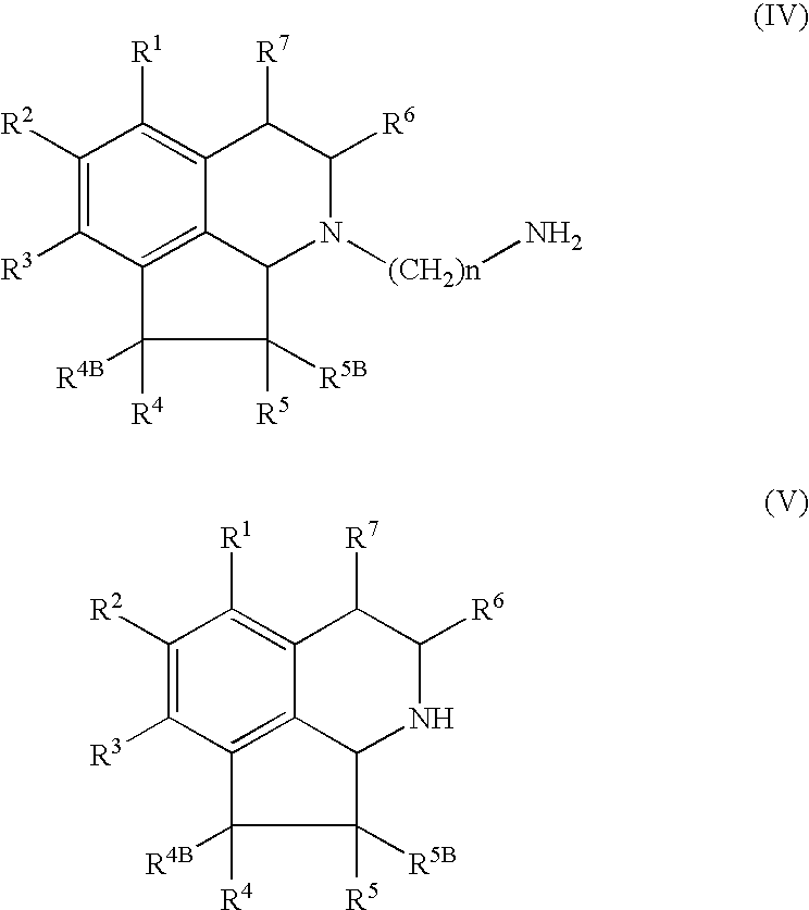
C12=C3C([R3])=C([R2])C([R1])=C1C([R7])C([R6])N([(CH2)n]N)C2C([R5])([R5B])C3([R4])[R4B].C12=C3C([R3])=C([R2])C([R1])=C1C([R7])C([R6])NC2C([R5])([R5B])C3([R4])[R4B]
